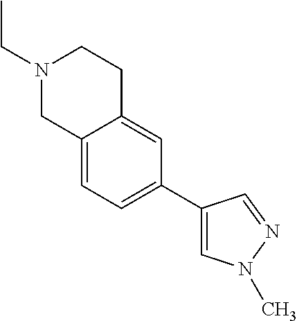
C1N(CC)CCC2=CC(C3=CN(C)N=C3)=CC=C12
